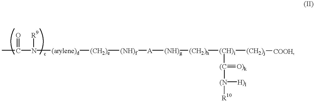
CC(N([(arylene)d][(CH2)e][(NH)f][A][(NH)g][(CH2)h][(CH)i]([(CH2)j][COOH])[(C](=[O)k])[(N]([H)l])[R10])[R9])=O
